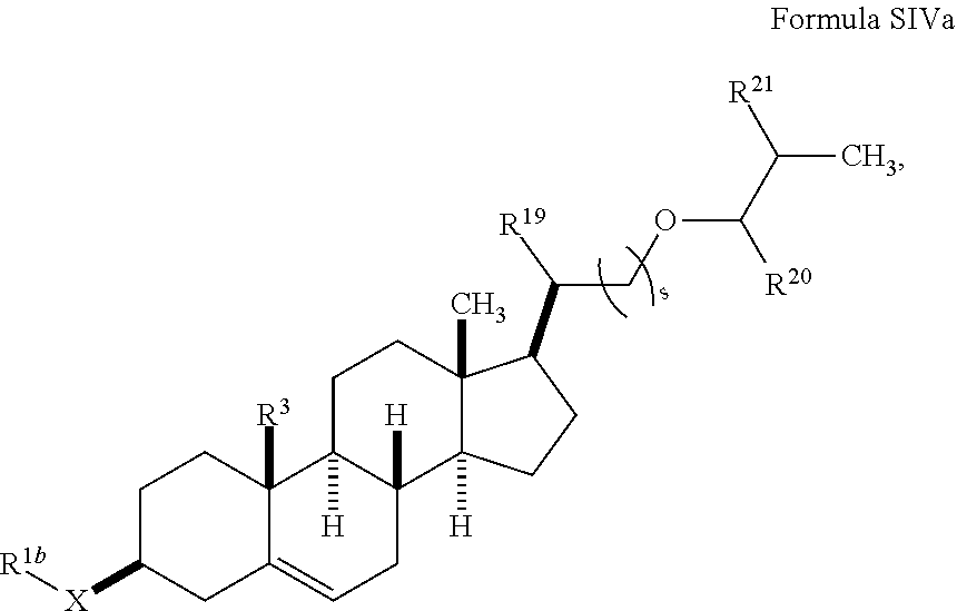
C1C([X][R1b])CC2=CCC3([H])C([H])(C2([R3])C1)CCC1(C)C3([H])CCC1C(COC([R20])C(C)[R21])[R19]
